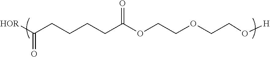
C(CCCCC(OCCOCCO[H])=O)([HOR])=O
